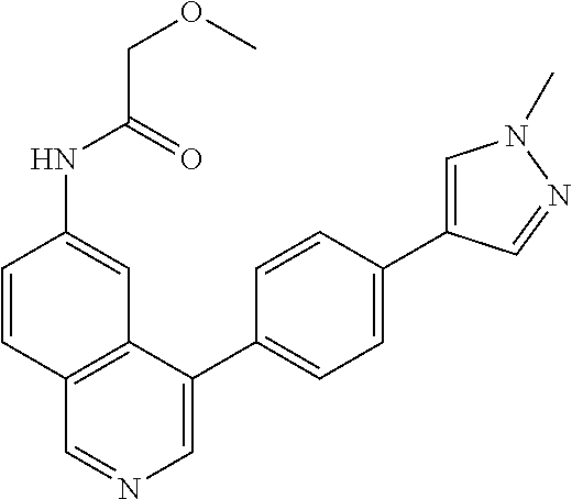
C1=CC(NC(COC)=O)=CC2=C1C=NC=C2C1=CC=C(C2=CN(C)N=C2)C=C1
